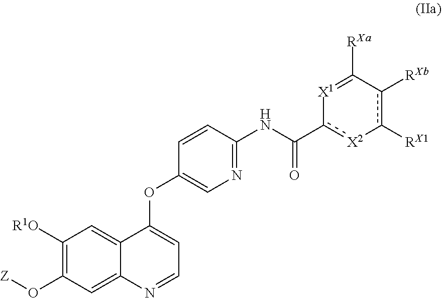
[Z]OC1=C([R1O])C=C2C(OC3=CN=C(NC(c4[X2]-c([RX1])c([RXb])C([RXa])=[X1]4)=O)C=C3)=CC=NC2=C1
